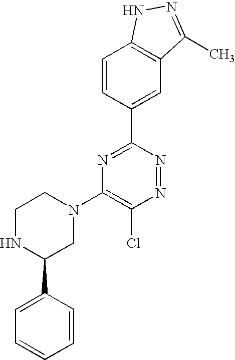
C1=CC(C2=NC(N3CCNC(C4=CC=CC=C4)C3)=C(Cl)N=N2)=CC2=C1NN=C2C
